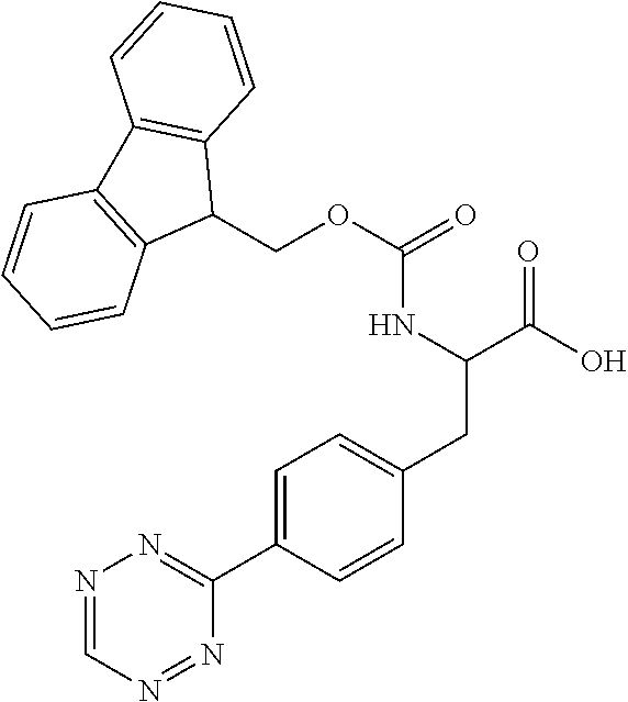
N1=CN=NC(C2=CC=C(CC(NC(OCC3C4=C(C5=C3C=CC=C5)C=CC=C4)=O)C(O)=O)C=C2)=N1
